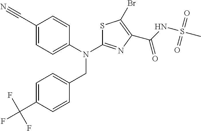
C1(C#N)=CC=C(N(C2=NC(C(NS(C)(=O)=O)=O)=C(Br)S2)CC2=CC=C(C(F)(F)F)C=C2)C=C1
